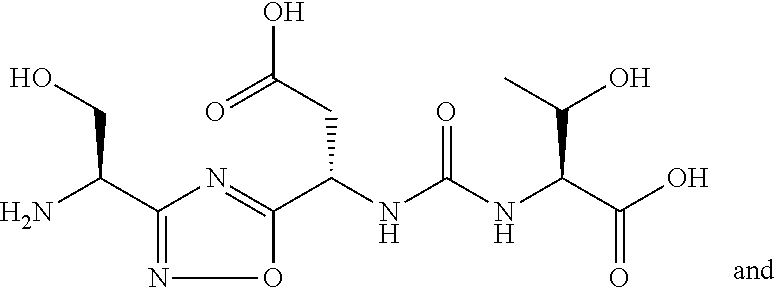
C1(C(N)CO)=NOC(C(NC(NC(C(O)=O)C(O)C)=O)CC(O)=O)=N1
